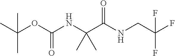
C(OC(NC(C(NCC(F)(F)F)=O)(C)C)=O)(C)(C)C
